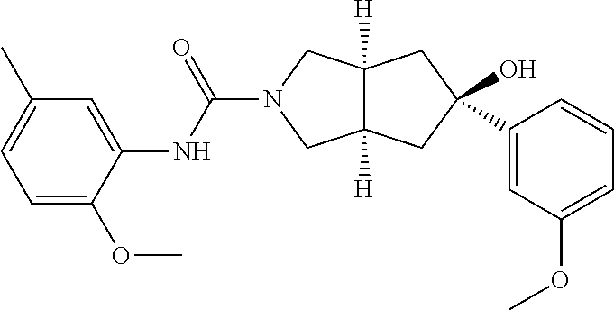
OC1(C2=CC(OC)=CC=C2)CC2([H])C([H])(CN(C(NC3=CC(C)=CC=C3OC)=O)C2)C1
